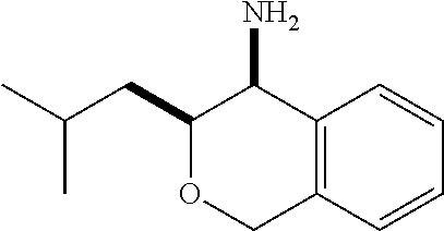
C1(CC(C)C)OCC2=C(C1N)C=CC=C2
